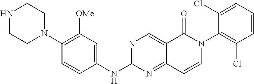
N1CCN(C2=C([OMe])C=C(NC3=NC=C4C(=N3)C=CN(C3=C(Cl)C=CC=C3Cl)C4=O)C=C2)CC1
